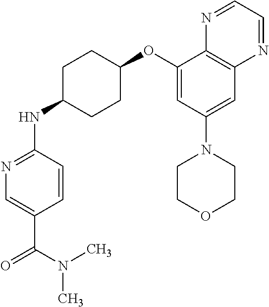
C1=CC(NC2CCC(OC3=CC(N4CCOCC4)=CC4=C3N=CC=N4)CC2)=NC=C1C(N(C)C)=O
